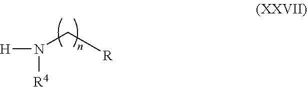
N(C[R])([H])[R4]
